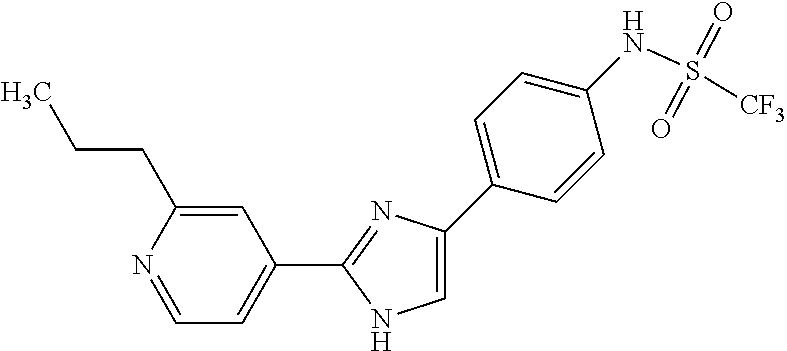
C1=C(C2=CC=C(NS([CF3])(=O)=O)C=C2)N=C(C2=CC=NC(CCC)=C2)N1
